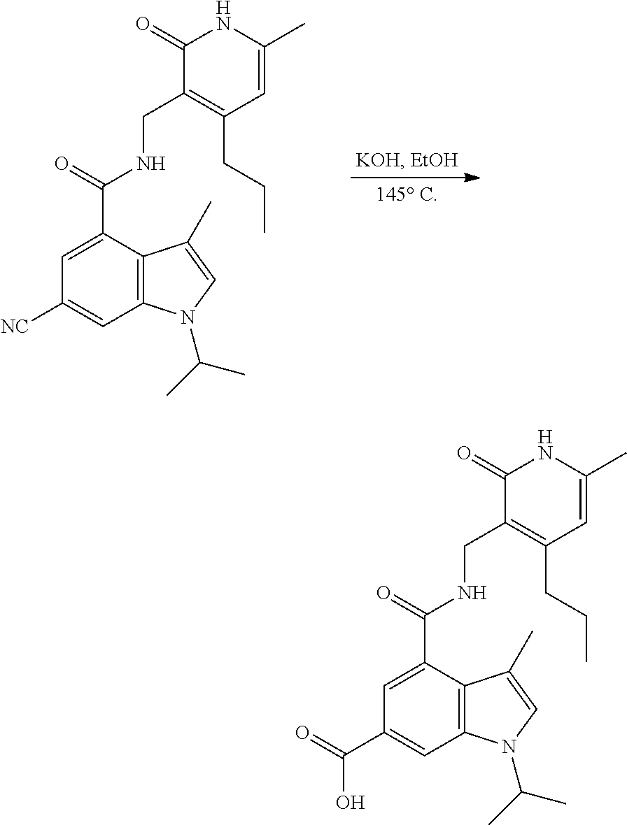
C1=C(C(=O)NCC2=C(CCC)C=C(C)NC2=O)C2=C(C=C1[NC])N(C(C)C)C=C2C.C1=C(C(=O)NCC2=C(CCC)C=C(C)NC2=O)C2=C(C=C1C(=O)O)N(C(C)C)C=C2C
